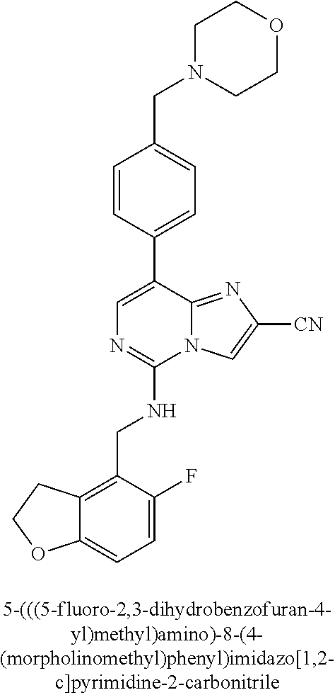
C12=CC=C(F)C(CNC3=NC=C(C4=CC=C(CN5CCOCC5)C=C4)C4=NC([CN])=CN34)=C1CCO2
